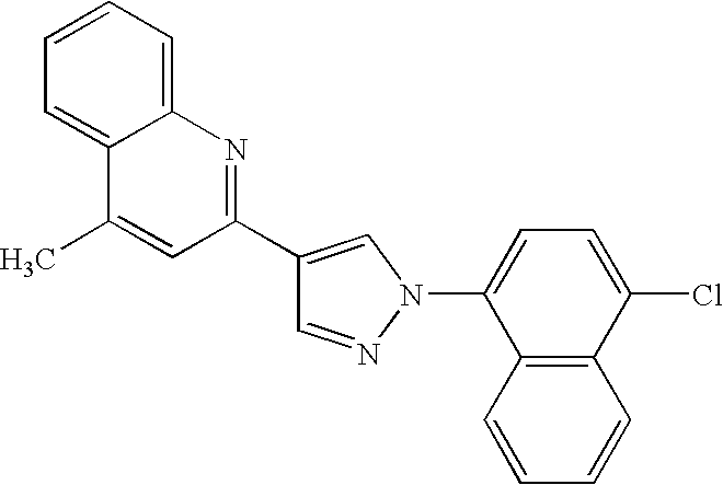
C1=NN(C2=CC=C(Cl)C3=C2C=CC=C3)C=C1C1=NC2=CC=CC=C2C(C)=C1
